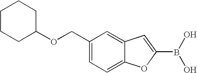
C1(COC2CCCCC2)=CC=C2C(=C1)C=C(B(O)O)O2
